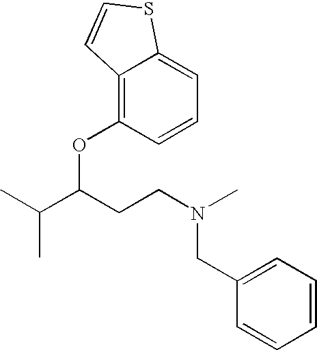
C1=CC=C(CN(CCC(C(C)C)OC2=C3C(=CC=C2)SC=C3)C)C=C1
